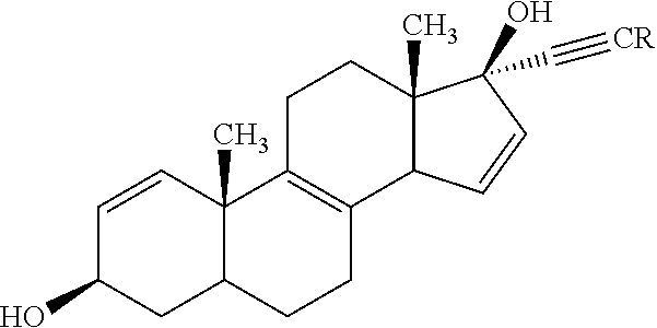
C12C(C)(CCC3=C1CCC1C3(C)C=CC(O)C1)C(O)(C#[CR])C=C2
